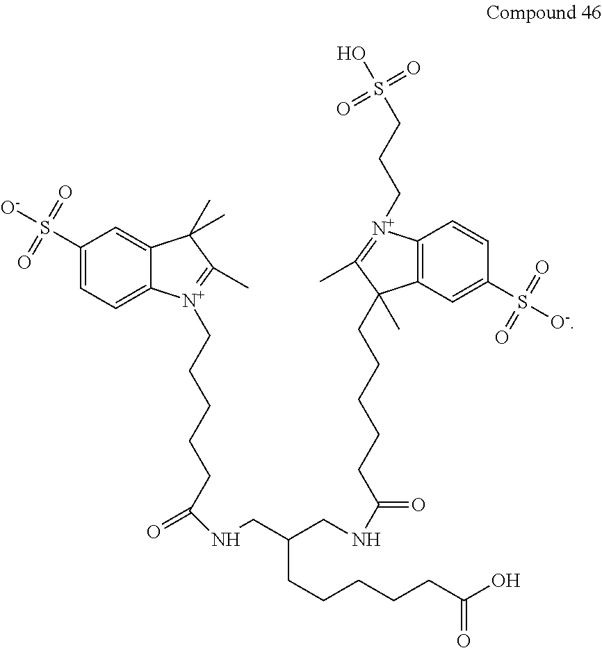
C1(S([O-])(=O)=O)=CC=C2C(=C1)C(C)(C)C(C)=[N+]2CCCCCC(NCC(CNC(CCCCCC1(C)C2=C(C=CC(S([O-])(=O)=O)=C2)[N+](CCCS(O)(=O)=O)=C1C)=O)CCCCCC(O)=O)=O
